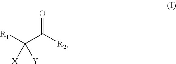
[R1]C(C([R2])=O)([X])[Y]
